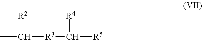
CC([R2])[R3]C([R4])[R5]
